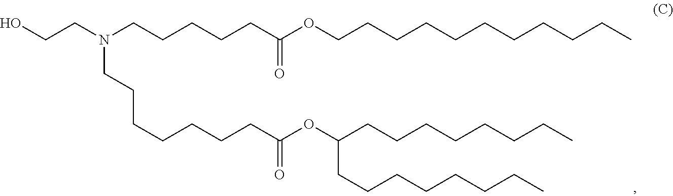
C(CCCCC)CCCCCOC(=O)CCCCCN(CCO)CCCCCCCC(OC(CCCCCCCC)CCCCCCCC)=O
